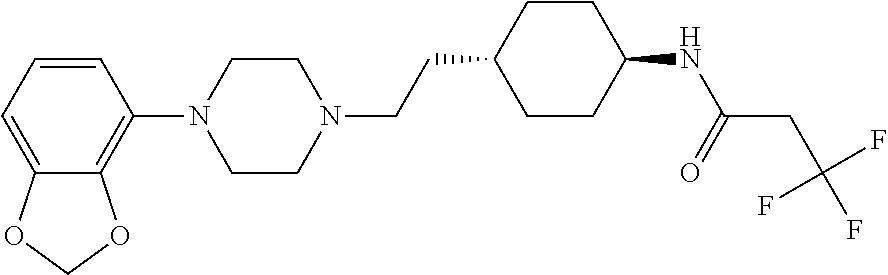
C1=CC=C2C(=C1N1CCN(CCC3CCC(NC(=O)CC(F)(F)F)CC3)CC1)OCO2
